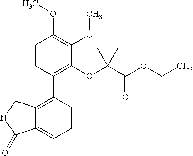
C12=C(C3=C(OC4(C(OCC)=O)CC4)C(OC)=C(OC)C=C3)C=CC=C1C(=O)NC2
